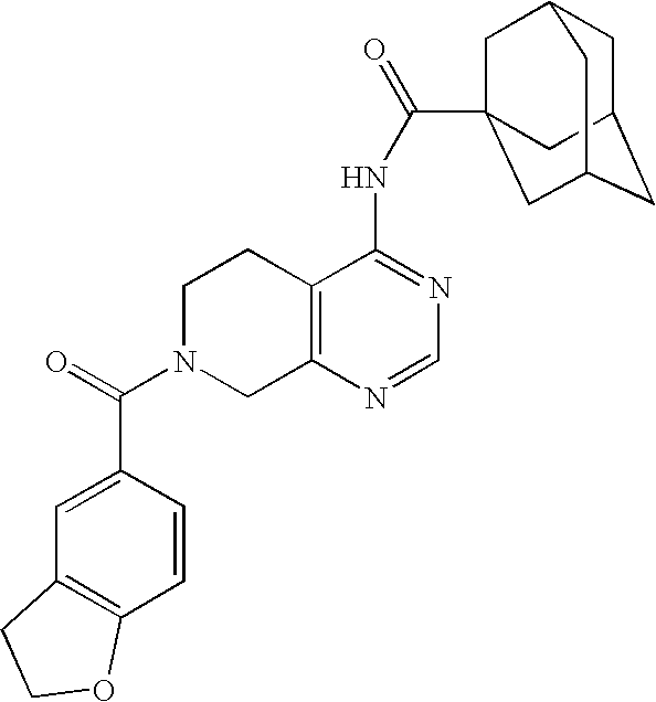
C1N(C(=O)C2=CC3=C(C=C2)OCC3)CC2=C(C1)C(NC(=O)C13CC4CC(CC(C1)C4)C3)=NC=N2
